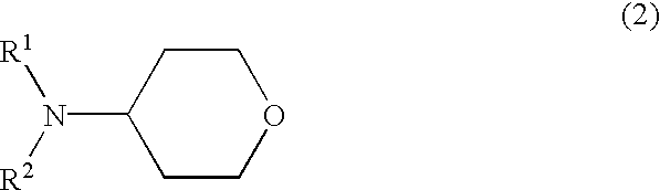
C1CC(N([R1])[R2])CCO1
